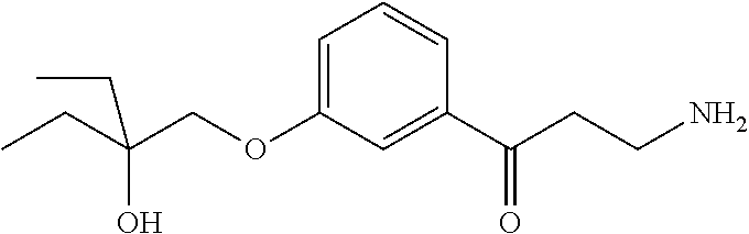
C(COC1=CC=CC(C(CCN)=O)=C1)(O)(CC)CC
